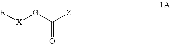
[E][X][G]C(=O)[Z]
